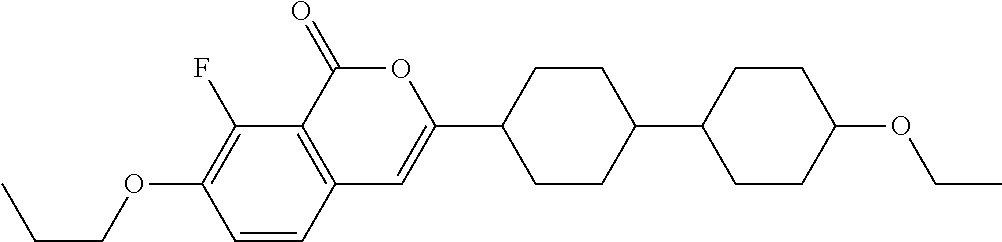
C12=C(C(=O)OC(C3CCC(C4CCC(OCC)CC4)CC3)=C1)C(F)=C(OCCC)C=C2
